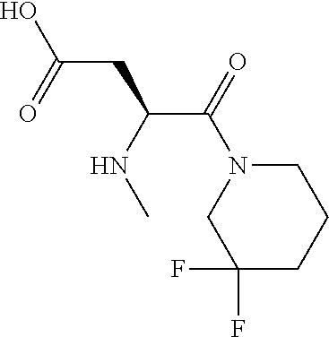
C1N(C(C(CC(O)=O)NC)=O)CC(F)(F)CC1
